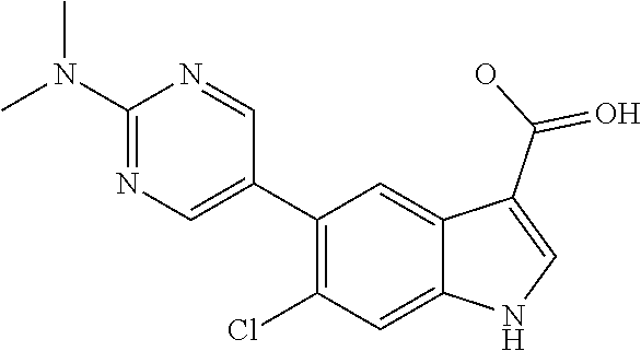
C1(N(C)C)=NC=C(C2=C(Cl)C=C3C(=C2)C(C(O)=O)=CN3)C=N1
